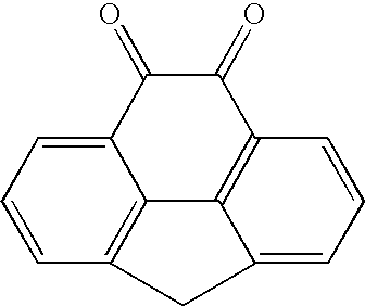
C1=CC=C2C3=C1CC1=CC=CC(=C31)C(=O)C2=O
